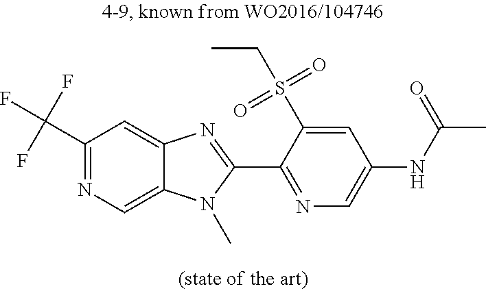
C1(C(F)(F)F)=NC=C2C(=C1)N=C(C1=NC=C(NC(C)=O)C=C1S(CC)(=O)=O)N2C
